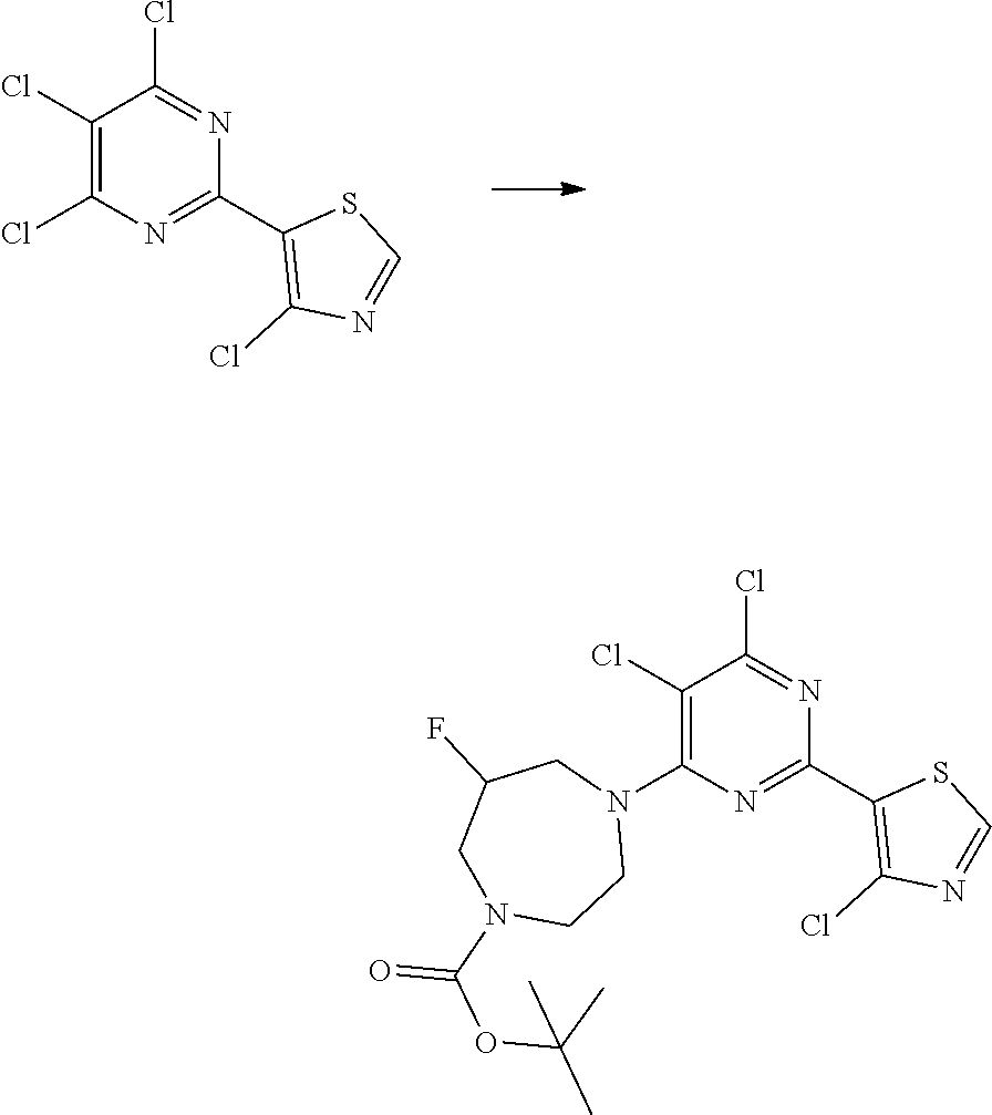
N1=C(Cl)C(Cl)=C(N2CC(F)CN(C(=O)OC(C)(C)C)CC2)N=C1C1=C(Cl)N=CS1.N1=C(Cl)C(Cl)=C(Cl)N=C1C1=C(Cl)N=CS1
